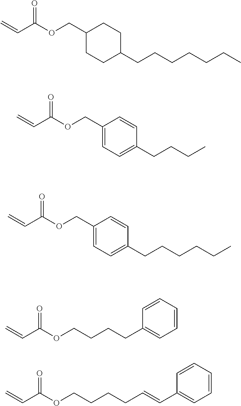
C=CC(OCC1CCC(CCCCCCC)CC1)=O.C=CC(OCC1=CC=C(CCCC)C=C1)=O.C=CC(OCC1=CC=C(CCCCCC)C=C1)=O.C=CC(OCCCCC1=CC=CC=C1)=O.C=CC(OCCCCC=CC1=CC=CC=C1)=O
